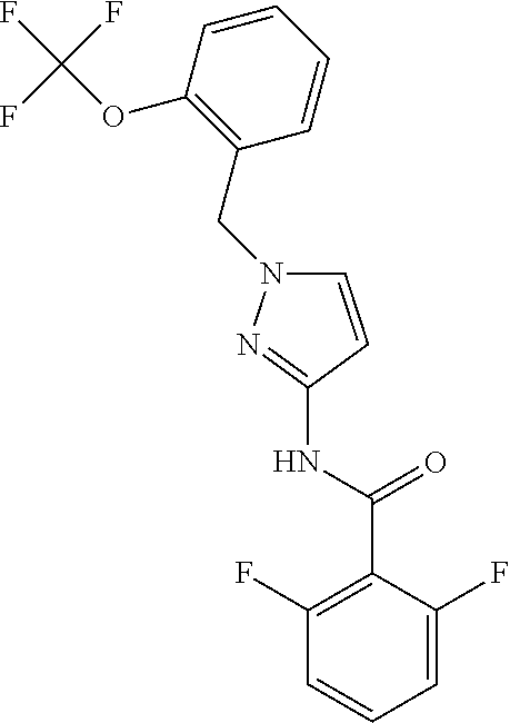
C1=C(F)C(C(NC2=NN(CC3=C(OC(F)(F)F)C=CC=C3)C=C2)=O)=C(F)C=C1
